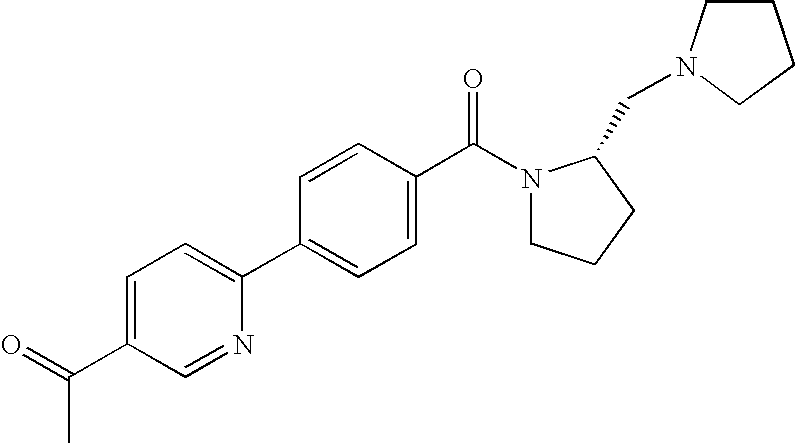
C1=CC(C(N2CCCC2CN2CCCC2)=O)=CC=C1C1=CC=C(C(=O)C)C=N1
